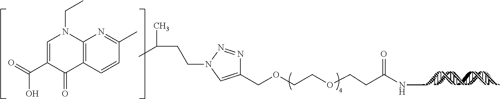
C1(COCCOCCC(NC)=O)=CN(CCC(C)C)N=N1.C12=C(C=CC(C)=N1)C(=O)C(C(O)=O)=CN2CC
